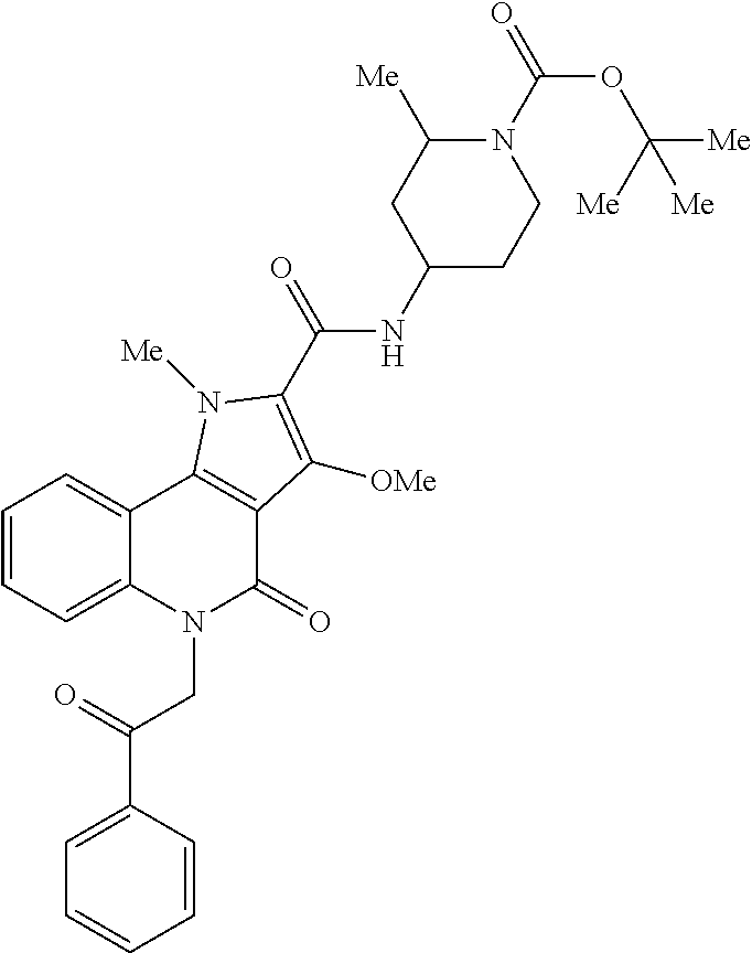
C1=CC=C2C(=C1)C1=C(C(=O)N2CC(=O)C2=CC=CC=C2)C([OMe])=C(C(=O)NC2CCN(C(=O)OC([Me])([Me])[Me])C([Me])C2)N1[Me]
